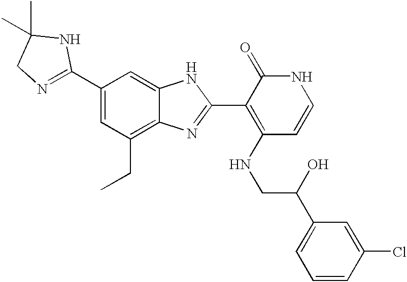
C1(C2=CC(CC)=C3C(=C2)NC(C2=C(NCC(C4=CC=CC(Cl)=C4)O)C=CNC2=O)=N3)=NCC(C)(C)N1
